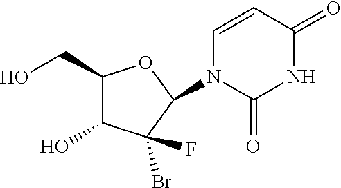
C1(CO)C(O)C(Br)(F)C(N2C(=O)NC(=O)C=C2)O1
